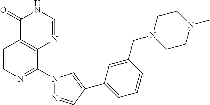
C1=CN=C(N2N=CC(C3=CC=CC(CN4CCN(C)CC4)=C3)=C2)C2=C1C(=O)NC=N2
